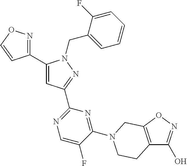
C1(C2=NOC=C2)=CC(C2=NC=C(F)C(N3CC4=C(C(O)=NO4)CC3)=N2)=NN1CC1=CC=CC=C1F
